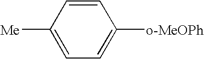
C1([Me])=CC=C([o-MeOPh])C=C1
